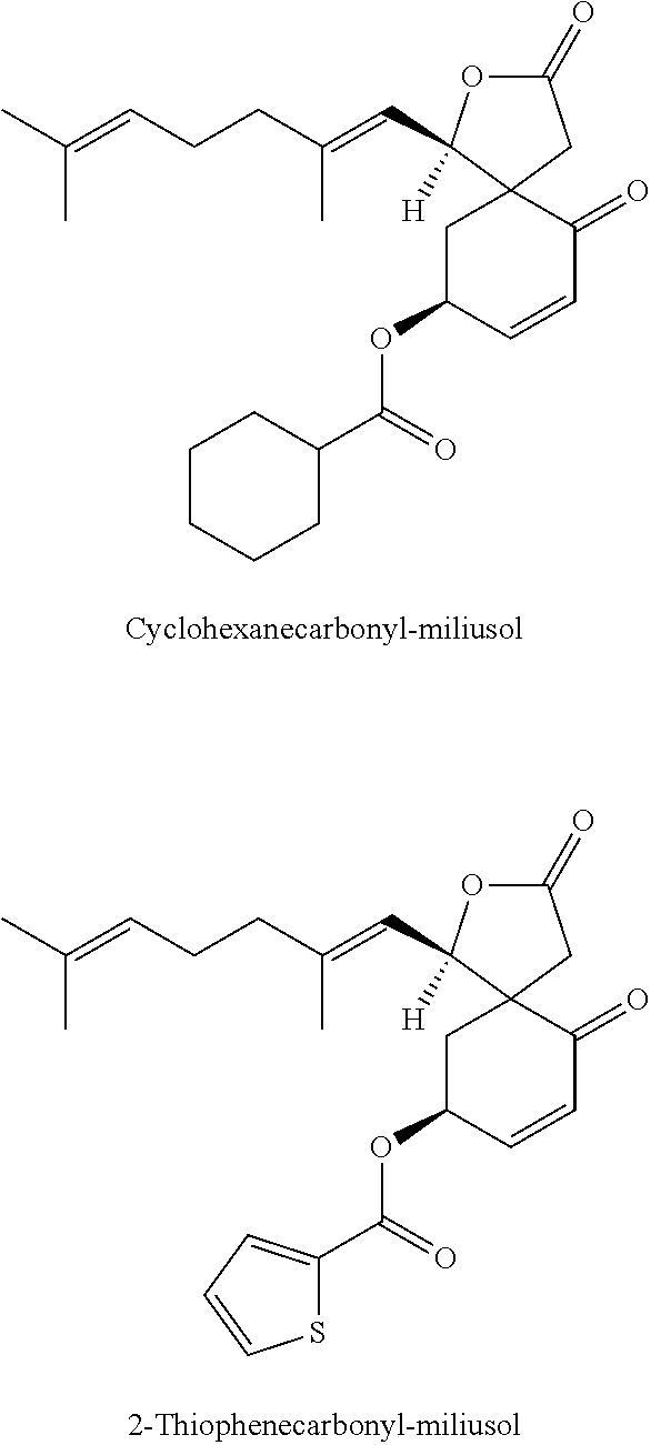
CC(=CCCC(C)=CC1([H])OC(=O)CC12CC(OC(=O)C1CCCCC1)C=CC2=O)C.CC(=CCCC(C)=CC1([H])OC(=O)CC12CC(OC(=O)C1=CC=CS1)C=CC2=O)C
